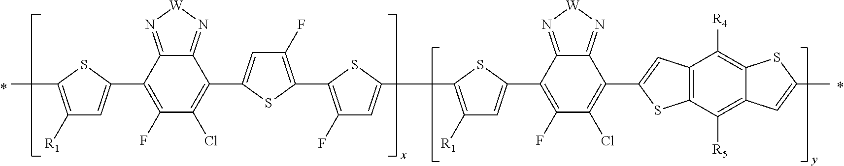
C1(C2=CC([R1])=C(C)S2)=C(F)C(Cl)=C(C2=CC(F)=C(C3=C(F)C=C(C4=C([R1])C=C(C5=C(F)C(Cl)=C(C6=CC7=C(C([R5])=C8C(=C7[R4])SC(C)=C8)S6)C6=N[W]N=C56)S4)S3)S2)C2=N[W]N=C12
